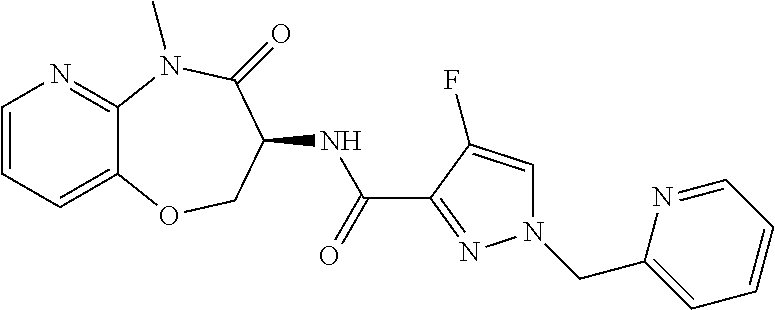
C1=CC=C2C(=N1)N(C)C(=O)C(NC(C1=NN(CC3=CC=CC=N3)C=C1F)=O)CO2
